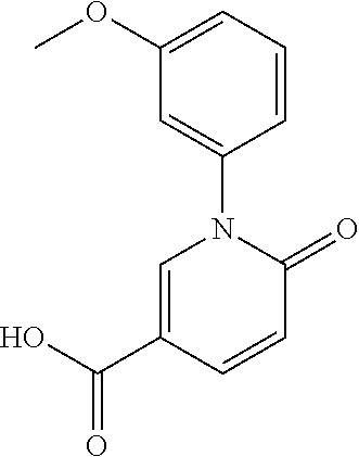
C1=C(C(O)=O)C=CC(=O)N1C1=CC(OC)=CC=C1
